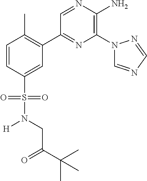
C1(C2=C(C)C=CC(S(=O)(=O)N(CC(C(C)(C)C)=O)[H])=C2)=NC(N2C=NC=N2)=C(N)N=C1
